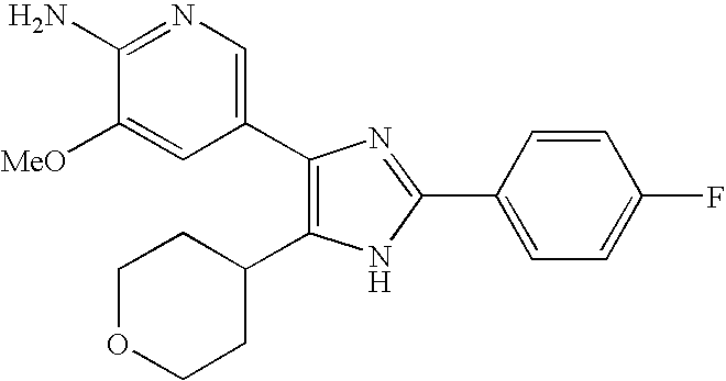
C1(N)=NC=C(C2=C(C3CCOCC3)NC(C3=CC=C(F)C=C3)=N2)C=C1[MeO]
